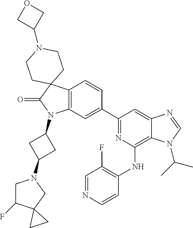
C12=C(C=C(C3=NC(NC4=C(F)C=NC=C4)=C4C(=C3)N=CN4C(C)C)C=C1)N(C1CC(N3CC(F)C4(C3)CC4)C1)C(=O)C21CCN(C2COC2)CC1
